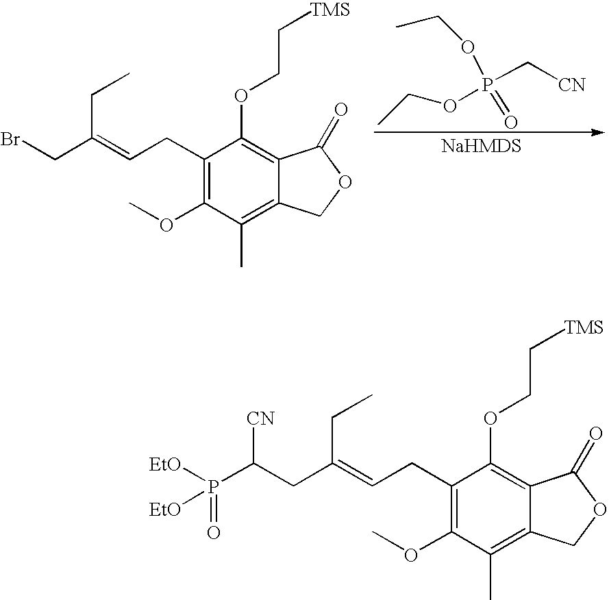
C1(CC=C(CBr)CC)=C(OC)C(C)=C2C(=C1OCC[TMS])C(=O)OC2.P(C[CN])(=O)(OCC)OCC.C1(CC=C(CC(P([EtO])(=O)[EtO])[CN])CC)=C(OC)C(C)=C2C(=C1OCC[TMS])C(=O)OC2
